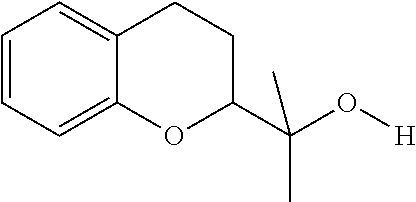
C1=CC=C2C(=C1)CCC(C(O[H])(C)C)O2
